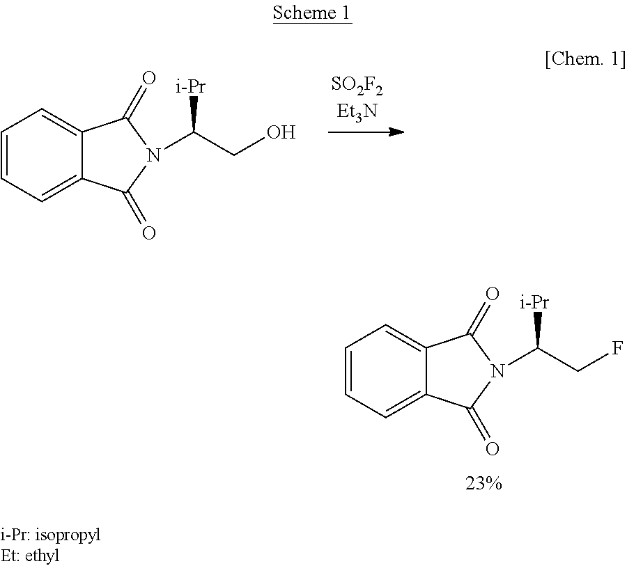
C1=CC=C2C(=C1)C(=O)N(C(CO)[i-Pr])C2=O.C1=CC=C2C(=C1)C(=O)N(C(CF)[i-Pr])C2=O
